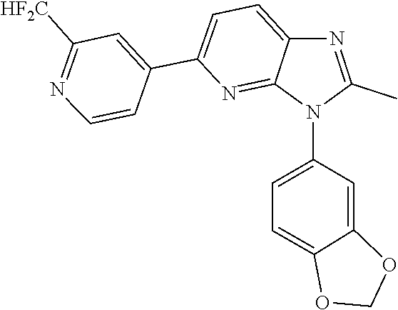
C1=C2C(=NC(C3=CC([HF2C])=NC=C3)=C1)N(C1=CC=C3C(=C1)OCO3)C(C)=N2
